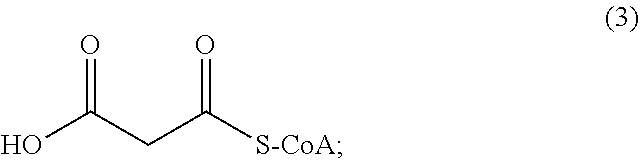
OC(CC([S-CoA])=O)=O
